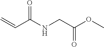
C=CC(NCC(OC)=O)=O
